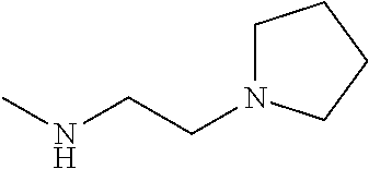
C1N(CCNC)CCC1
